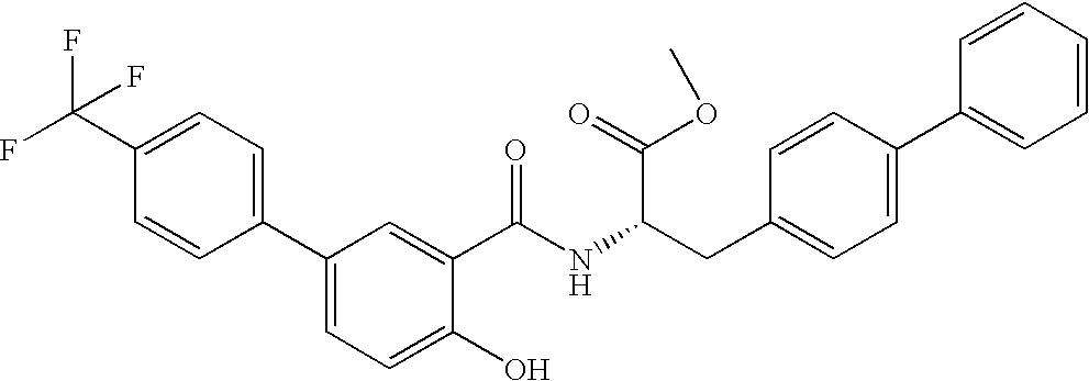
C1=CC(C2=CC=C(O)C(C(=O)NC(CC3=CC=C(C4=CC=CC=C4)C=C3)C(OC)=O)=C2)=CC=C1C(F)(F)F
